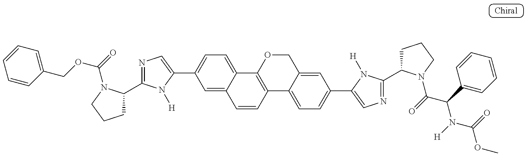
O(CC1=CC=CC=C1)C(=O)N1C(C2=NC=C(C3=CC=C4C(=C3)C=CC3=C4OCC4=CC(C5=CN=C(C6CCCN6C(C(N(C(OC)=O)[H])C6=CC=CC=C6)=O)N5[H])=CC=C34)N2[H])CCC1
